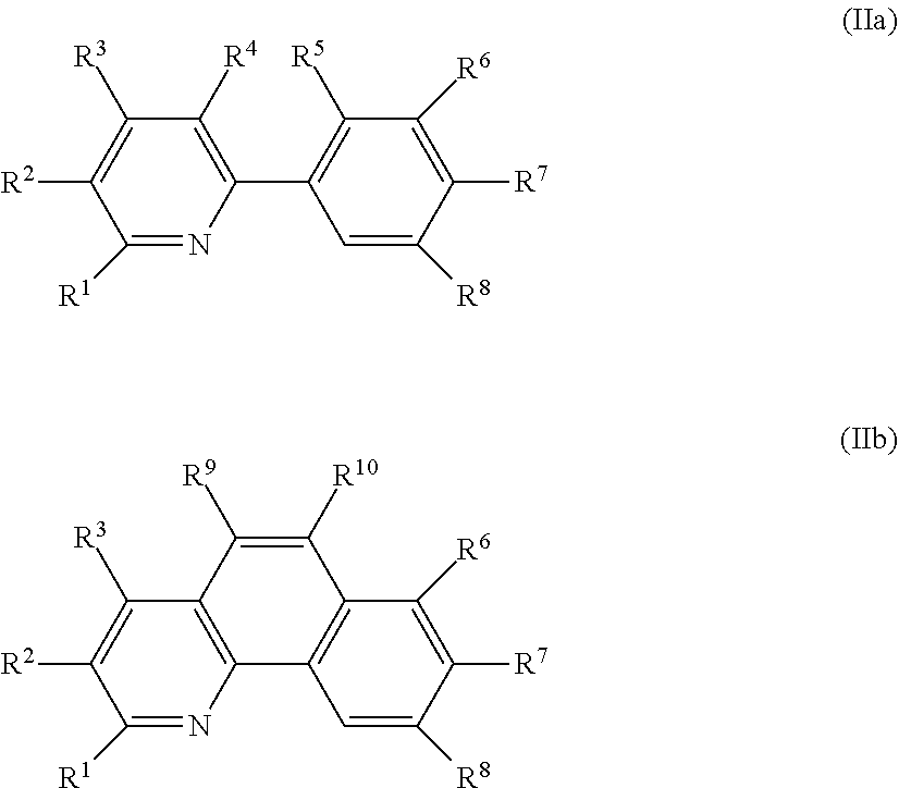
C1([R3])=C([R2])C([R1])=NC(C2=C([R5])C([R6])=C([R7])C([R8])=C2)=C1[R4].C1([R3])=C([R2])C([R1])=NC2=C1C([R9])=C([R10])C1=C2C=C([R8])C([R7])=C1[R6]
